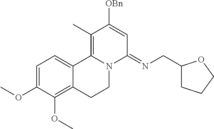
C1=C(OC)C(OC)=C2C(=C1)C1=C(C)C([OBn])=CC(=NCC3CCCO3)N1CC2
